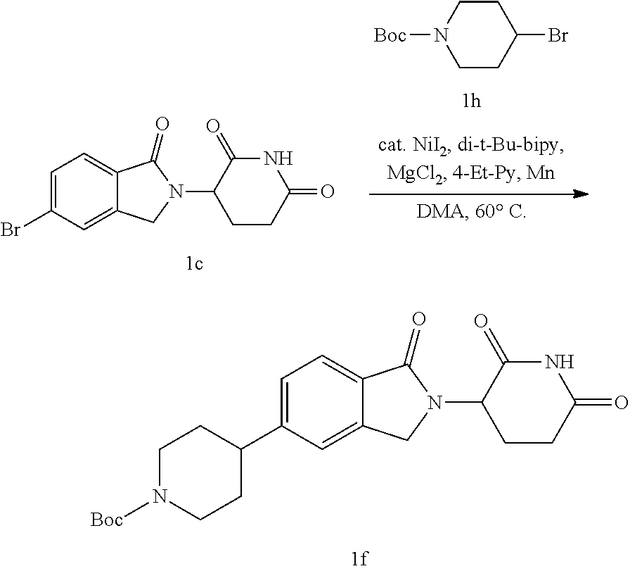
C1=C(C2CCN([Boc])CC2)C=C2C(=C1)C(=O)N(C1CCC(=O)NC1=O)C2.C1=C(Br)C=C2C(=C1)C(=O)N(C1CCC(=O)NC1=O)C2.[Boc]N1CCC(Br)CC1
